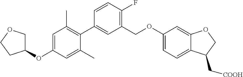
C1(C)=CC(OC2COCC2)=CC(C)=C1C1=CC(COC2=CC=C3C(=C2)OCC3C[COOH])=C(F)C=C1
